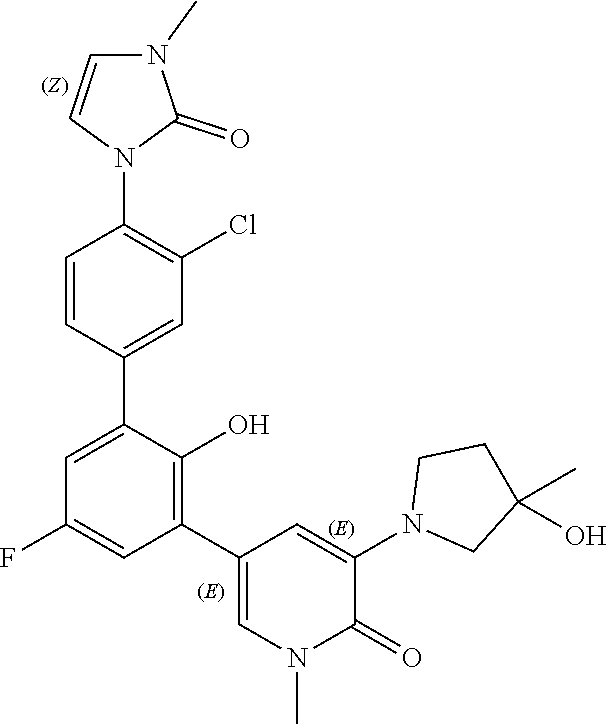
C1(C2=CC(Cl)=C(N3C(=O)N(C)C=C3)C=C2)=CC(F)=CC(C2=CN(C)C(=O)C(N3CC(C)(O)CC3)=C2)=C1O
